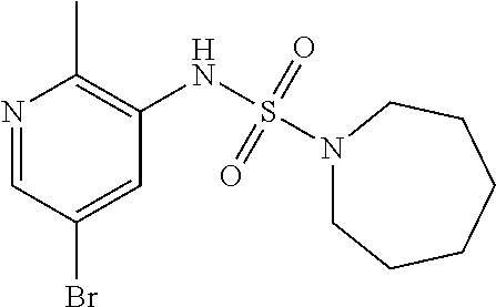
S(NC1=C(C)N=CC(Br)=C1)(=O)(=O)N1CCCCCC1
